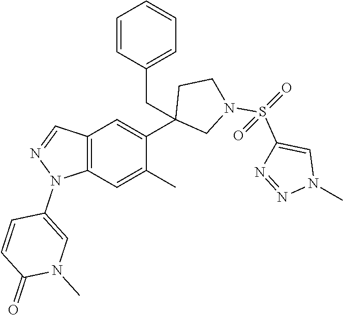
C12=C(C=C(C)C(C3(CC4=CC=CC=C4)CN(S(C4=CN(C)N=N4)(=O)=O)CC3)=C1)N(C1=CN(C)C(=O)C=C1)N=C2
